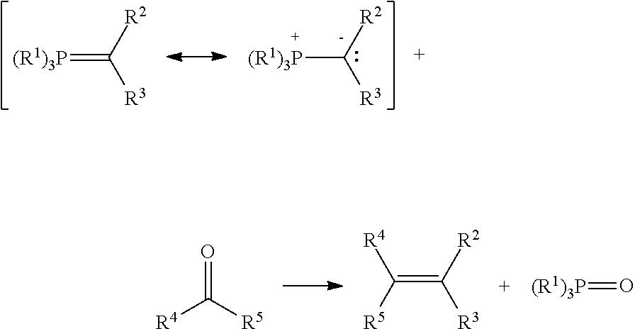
[(R1)3P]=C([R2])[R3].[(R1)3P]C([R2])[R3].O=C([R5])[R4].C(=C([R2])[R3])([R5])[R4].[(R1)3P]=O
